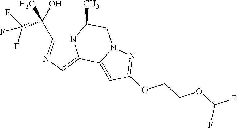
N12C(C(C(F)(F)F)(O)C)=NC=C1C1=CC(OCCOC(F)F)=NN1CC2C
